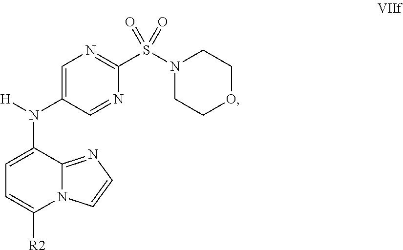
C1(N([H])C2=CN=C(S(N3CCOCC3)(=O)=O)N=C2)=CC=C([R2])N2C1=NC=C2
